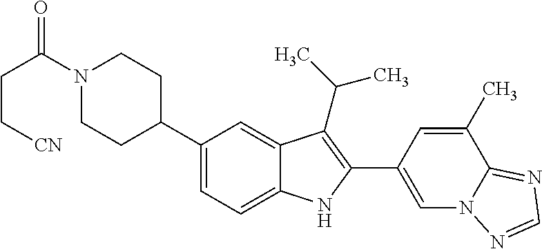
C1=C(C2=C(C(C)C)C3=CC(C4CCN(C(CC[CN])=O)CC4)=CC=C3N2)C=C(C)C2=NC=NN12
